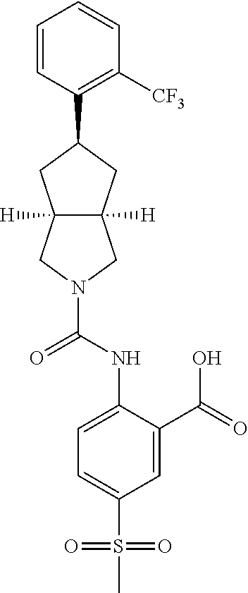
C1=CC(C2CC3([H])C([H])(CN(C(=O)NC4=CC=C(S(=O)(=O)C)C=C4C(=O)O)C3)C2)=C([CF3])C=C1
